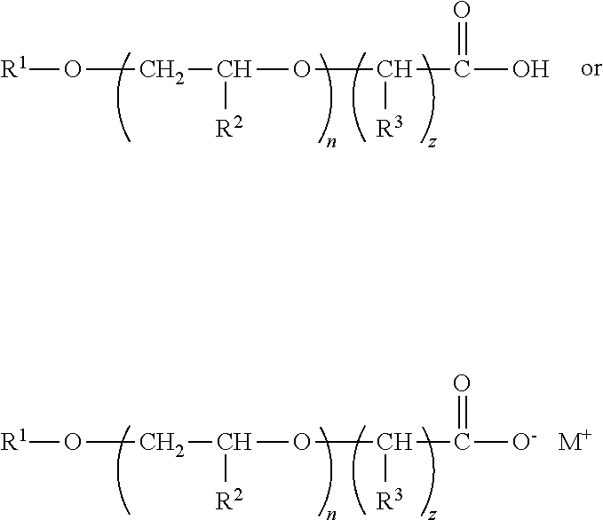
[R1]OCC([R2])OC([R3])C(O)=O.[R1]OCC([R2])OC([R3])C([O-])=O.[M+]
